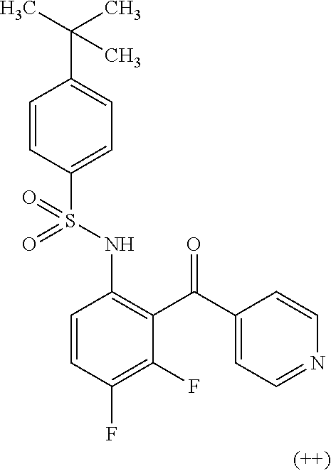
C1=CC(S(NC2=C(C(C3=CC=NC=C3)=O)C(F)=C(F)C=C2)(=O)=O)=CC=C1C(C)(C)C
